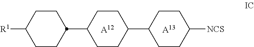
[A13].[NCS]C1CCC(C2CCC(C3CCC([R1])CC3)CC2)CC1.[A12]
